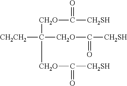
C([CH2O]C([CH2SH])=O)([CH2O]C([CH2SH])=O)([CH2O]C([CH2SH])=O)[CH2CH2]
